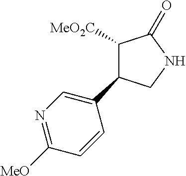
N1=C([MeO])C=CC(C2C([MeO2C])C(=O)NC2)=C1
